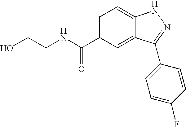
C1=C(C(NCCO)=O)C=C2C(=C1)NN=C2C1=CC=C(F)C=C1
